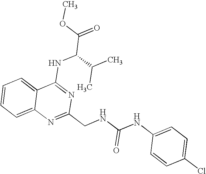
C12=CC=CC=C1N=C(CNC(NC1=CC=C(Cl)C=C1)=O)N=C2NC(C(=O)OC)C(C)C
